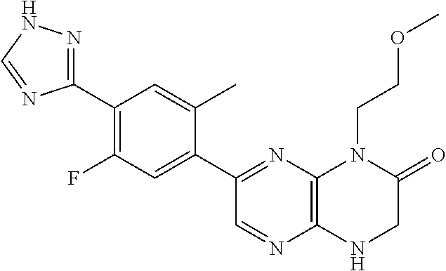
C1(C2=NC3=C(N=C2)NCC(=O)N3CCOC)=CC(F)=C(C2=NNC=N2)C=C1C
